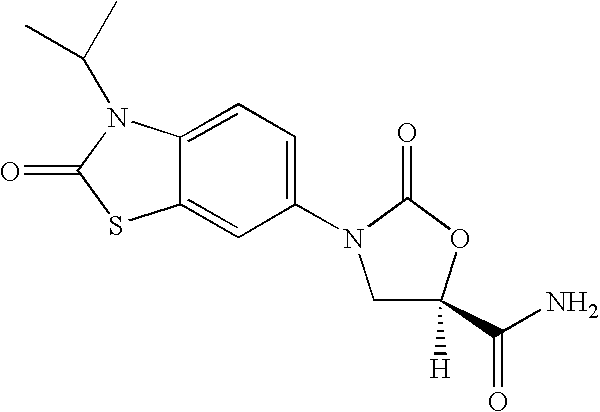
C1(N2CC([H])(C(N)=O)OC2=O)=CC=C2C(=C1)SC(=O)N2C(C)C
